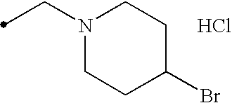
C(N1CCC(Br)CC1)C.Cl
